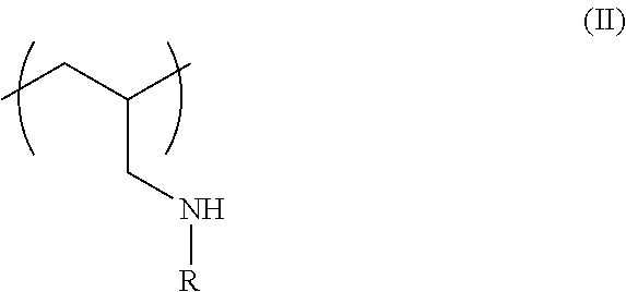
CCC(C)CN[R]
